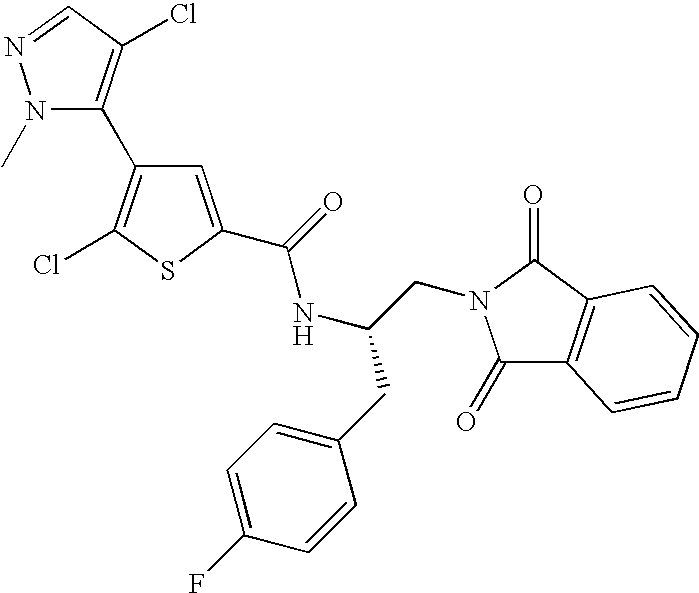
N1(C)N=CC(Cl)=C1C1=C(Cl)SC(C(=O)NC(CC2=CC=C(F)C=C2)CN2C(=O)C3=C(C2=O)C=CC=C3)=C1
